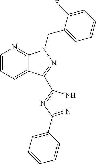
C12=CC=CN=C1N(CC1=CC=CC=C1F)N=C2C1=NC(C2=CC=CC=C2)=NN1
